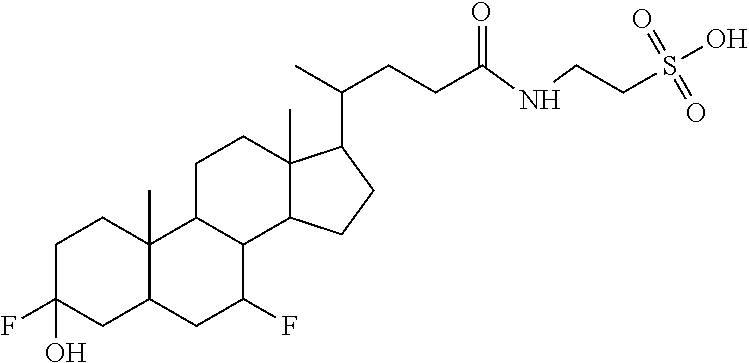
C1C(F)(O)CC2C(C)(C1)C1C(C(F)C2)C2C(C)(CC1)C(C(C)CCC(NCCS(O)(=O)=O)=O)CC2
